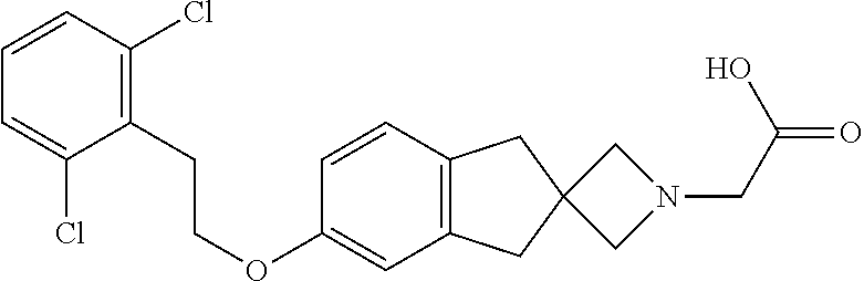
C1=CC(Cl)=C(CCOC2=CC3=C(C=C2)CC2(C3)CN(CC(=O)O)C2)C(Cl)=C1
